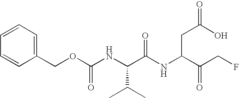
O(C(NC(C(NC(C(CF)=O)CC(O)=O)=O)C(C)C)=O)CC1=CC=CC=C1
